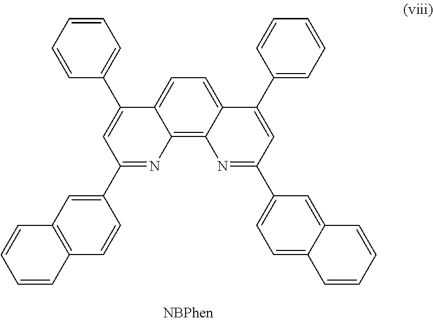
C12=C3C(=CC=C1C(C1=CC=CC=C1)=CC(C1=CC4=C(C=C1)C=CC=C4)=N2)C(C1=CC=CC=C1)=CC(C1=CC=C2C(=C1)C=CC=C2)=N3
